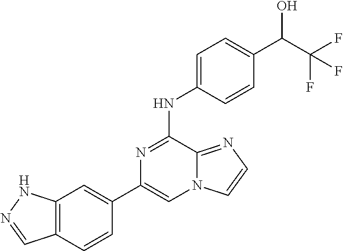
C1(C2=CC3=C(C=C2)C=NN3)=CN2C(=NC=C2)C(NC2=CC=C(C(C(F)(F)F)O)C=C2)=N1
